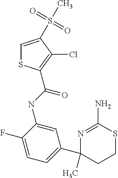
N1=C(N)SCCC1(C1=CC=C(F)C(NC(=O)C2=C(Cl)C(S(C)(=O)=O)=CS2)=C1)C
